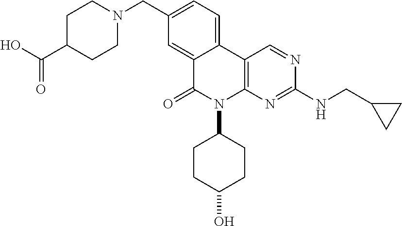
O=C(O)C1CCN(CC2=CC=C3C(=C2)C(=O)N(C2CCC(O)CC2)C2=C3C=NC(NCC3CC3)=N2)CC1
